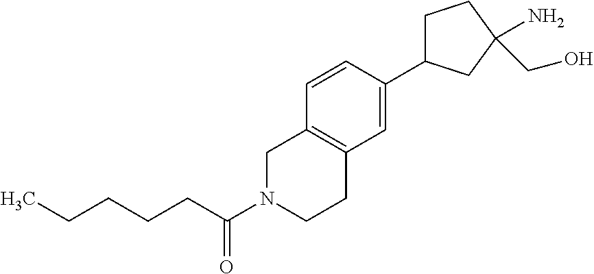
CCCCCC(N1CCC2=C(C1)C=CC(C1CCC(CO)(N)C1)=C2)=O
